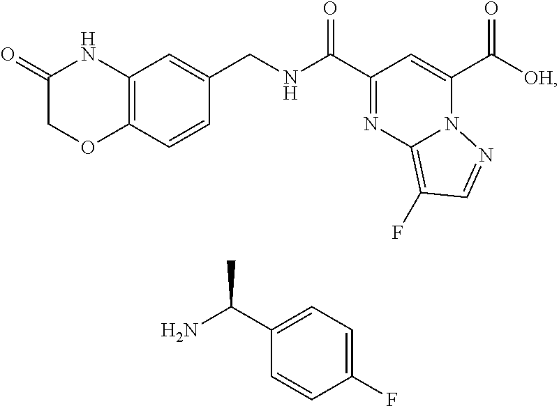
C1(=O)COC2=C(N1)C=C(CNC(C1=NC3=C(F)C=NN3C(C([OH])=O)=C1)=O)C=C2.C1(C(N)C)=CC=C(F)C=C1
